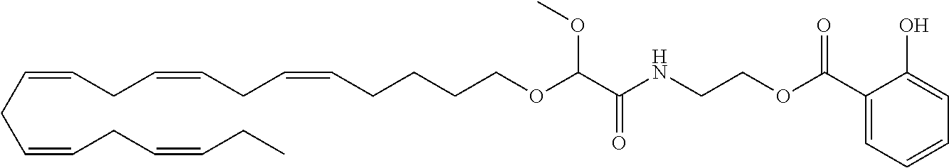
O=C(NCCOC(=O)C1=CC=CC=C1O)C(OCCCCC=CCC=CCC=CCC=CCC=CCC)OC
